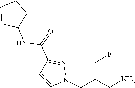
N1(CC(CN)=CF)C=CC(C(=O)NC2CCCC2)=N1
